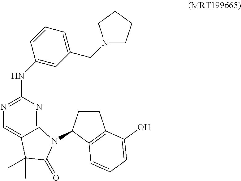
C12=NC(NC3=CC(CN4CCCC4)=CC=C3)=NC=C1C(C)(C)C(=O)N2C1CCC2=C1C=CC=C2O
